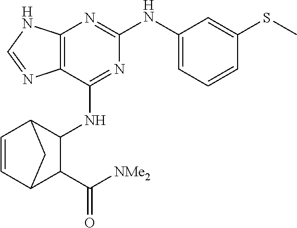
C12=C(C(NC3C4C=CC(C3C([NMe2])=O)C4)=NC(NC3=CC=CC(SC)=C3)=N1)N=CN2
